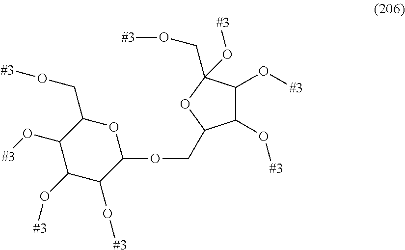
C1(O[#3])C(O[#3])C(O[#3])C(OCC2C(O[#3])C(O[#3])C(CO[#3])(O[#3])O2)OC1CO[#3]
